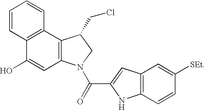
C12=C(N(C(=O)C3=CC4=C(N3)C=CC([SEt])=C4)CC1CCl)C=C(O)C1=C2C=CC=C1
